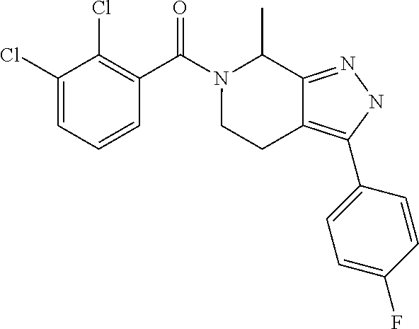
C1(Cl)=CC=CC(C(N2CCC3=C(C4=CC=C(F)C=C4)NN=C3C2C)=O)=C1Cl
